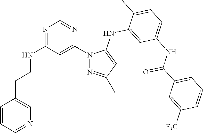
N1=C(NCCC2=CN=CC=C2)C=C(N2N=C(C)C=C2NC2=CC(NC(C3=CC=CC([F3C])=C3)=O)=CC=C2C)N=C1
